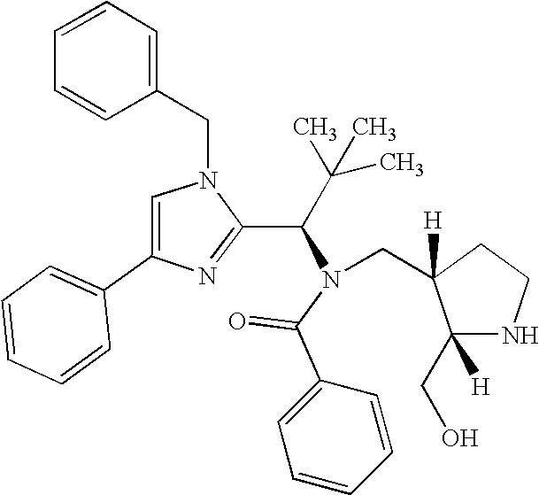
N1(CC2=CC=CC=C2)C=C(C2=CC=CC=C2)N=C1C(C(C)(C)C)N(C(C1=CC=CC=C1)=O)CC1([H])C(CO)([H])NCC1
